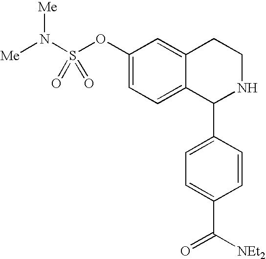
C1(OS(N([Me])[Me])(=O)=O)=CC=C2C(=C1)CCNC2C1=CC=C(C([NEt2])=O)C=C1
